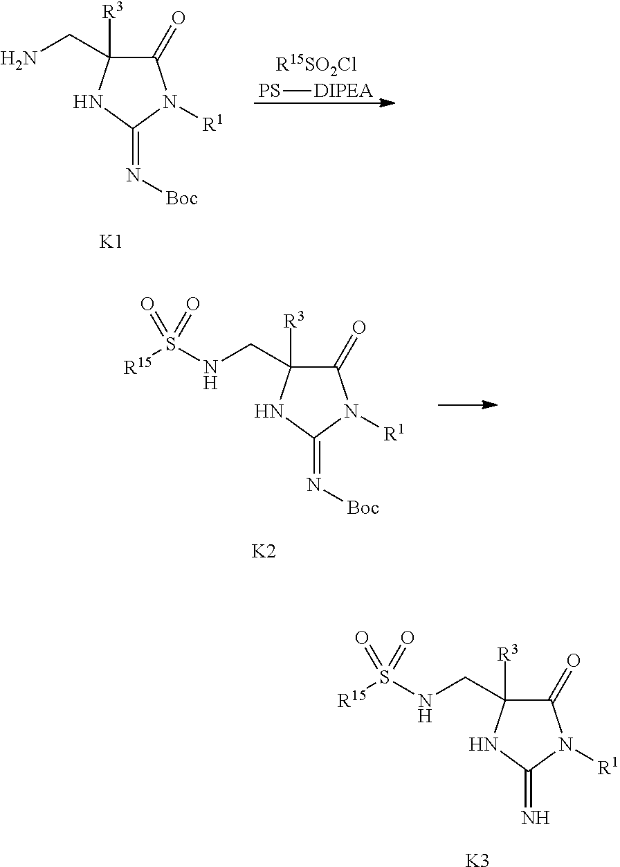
C1(=O)C(CN)([R3])NC(=N[Boc])N1[R1].[K1].[PS][DIPEA].[R15SO2Cl].C1(=O)C(CNS([R15])(=O)=O)([R3])NC(=N[Boc])N1[R1].[K2].C1(=O)C(CNS([R15])(=O)=O)([R3])NC(=N)N1[R1].[K3]
